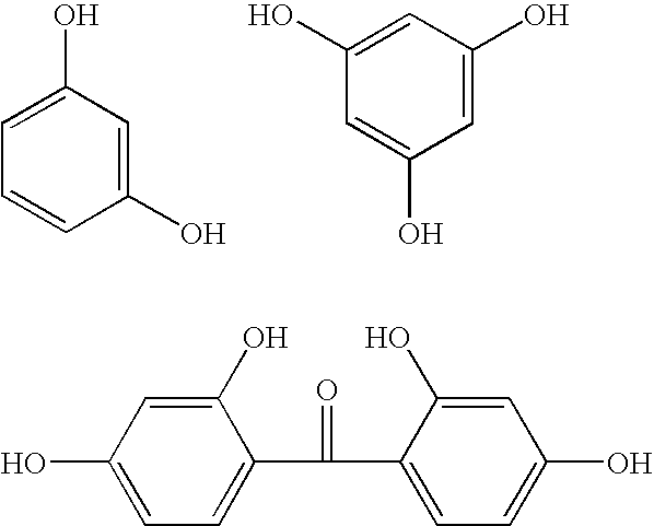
C1(O)=CC(O)=CC=C1.C1=C(O)C=C(O)C=C1O.C1(O)=CC(O)=CC=C1C(=O)C1=CC=C(O)C=C1O
